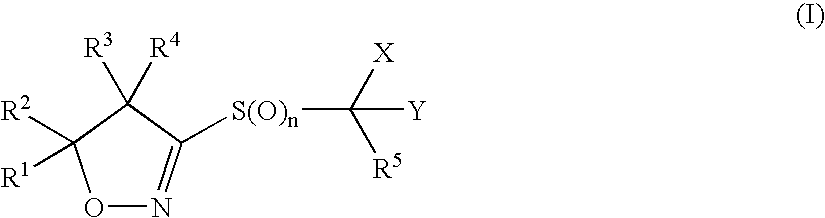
O1N=C([S(O)n]C([Y])([X])[R5])C([R3])([R4])C1([R2])[R1]
